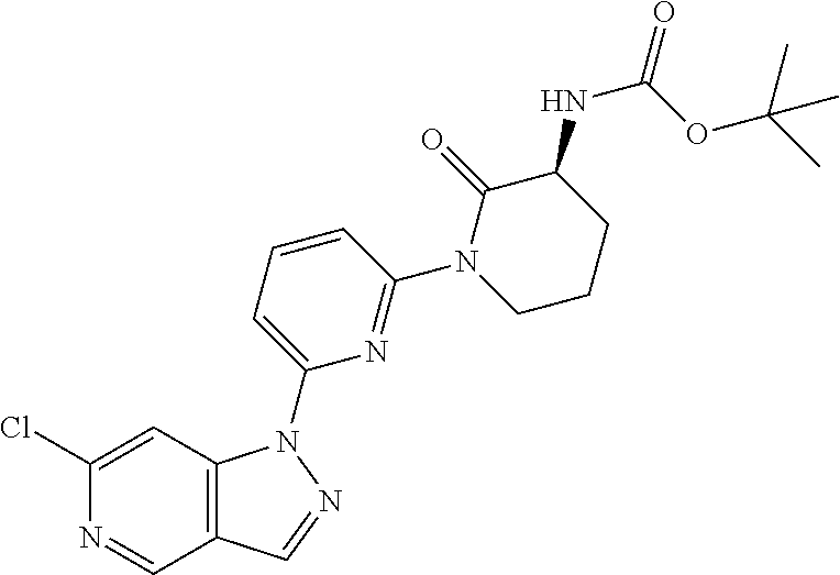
ClC1=CC2=C(C=N1)C=NN2C1=CC=CC(N2CCCC(NC(=O)OC(C)(C)C)C2=O)=N1
